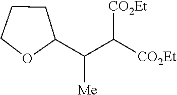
[CO2Et]C([CO2Et])C(C1CCCO1)[Me]
